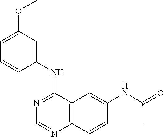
N1=CN=C(NC2=CC(OC)=CC=C2)C2=C1C=CC(NC(C)=O)=C2
